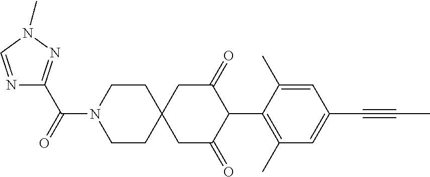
C1CN(C(=O)C2=NN(C)C=N2)CCC12CC(=O)C(C1=C(C)C=C(C#CC)C=C1C)C(=O)C2
